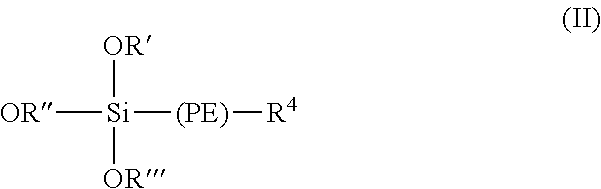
[OR][Si]([OR])([(PE)][R4])[OR]
